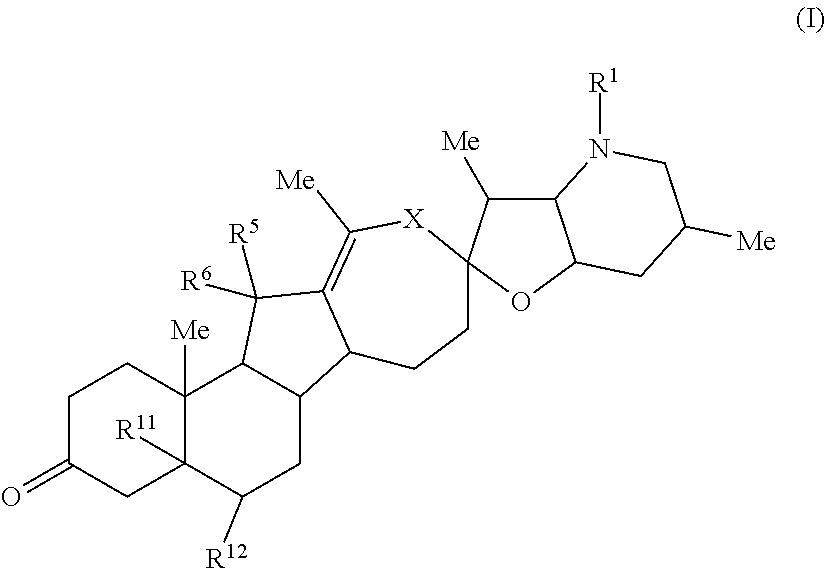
C1C(=O)CC2([R11])C([Me])(C1)C1C(CC2[R12])C2C(=C([Me])[X]C3(CC2)C([Me])C2C(O3)CC([Me])CN2[R1])C1([R5])[R6]
